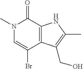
N1(C)C=C(Br)C2=C(C1=O)NC(C)=C2CO
